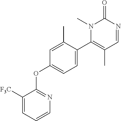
C1=C(C)C(C2=C(C)C=NC(=O)N2C)=CC=C1OC1=NC=CC=C1[F3C]
